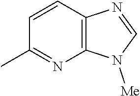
C12=C(C=CC(C)=N1)N=CN2[Me]
